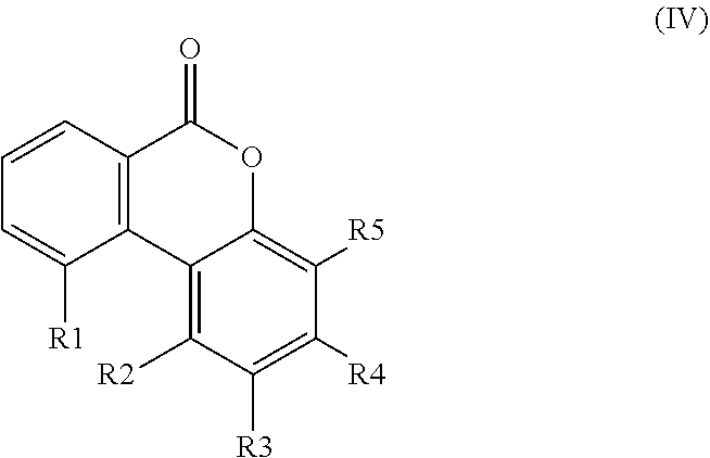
C12=C(C=CC=C1[R1])C(=O)OC1=C([R5])C([R4])=C([R3])C([R2])=C21
